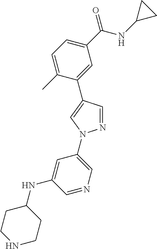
C1(C(NC2CC2)=O)=CC=C(C)C(C2=CN(C3=CN=CC(NC4CCNCC4)=C3)N=C2)=C1
